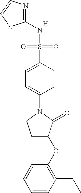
N1=C(NS(=O)(=O)C2=CC=C(N3CCC(OC4=C(CC)C=CC=C4)C3=O)C=C2)SC=C1.[H]
